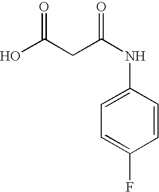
C1(NC(CC(O)=O)=O)=CC=C(F)C=C1
